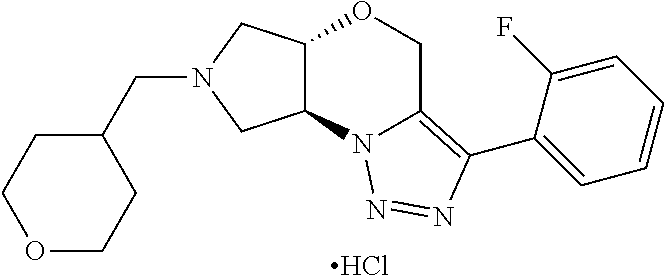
Cl.C(N1CC2C(C1)N1C(=C(C3=CC=CC=C3F)N=N1)CO2)C1CCOCC1
